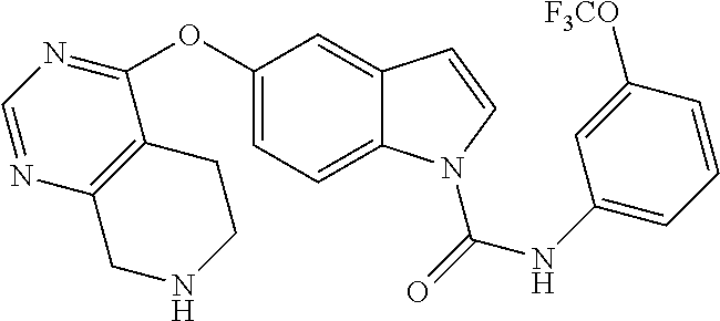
C1(OC2=NC=NC3=C2CCNC3)=CC=C2C(=C1)C=CN2C(=O)NC1=CC=CC([F3CO])=C1
